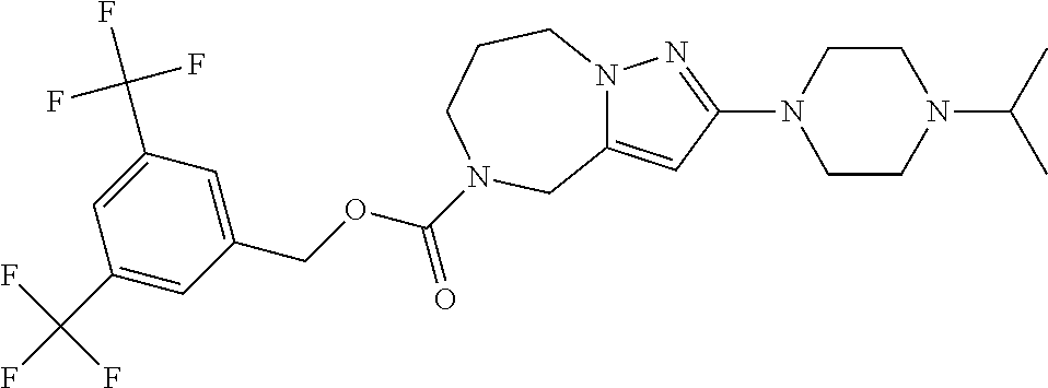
C1(C(F)(F)F)=CC(COC(=O)N2CCCN3C(=CC(N4CCN(C(C)C)CC4)=N3)C2)=CC(C(F)(F)F)=C1
